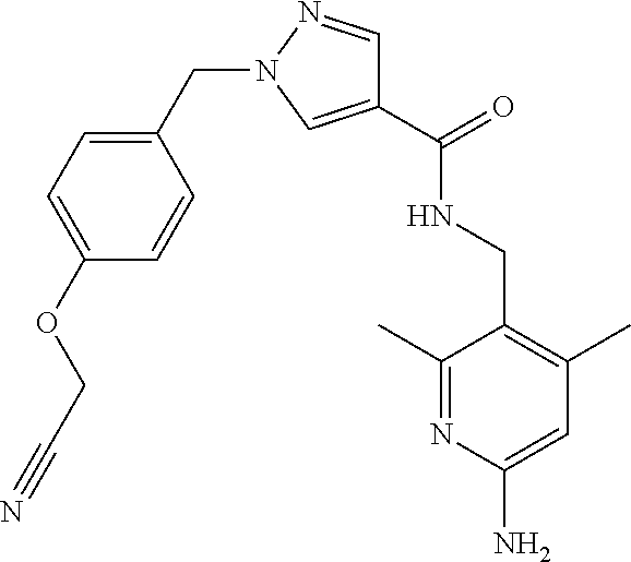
C1(C)=NC(N)=CC(C)=C1CNC(C1=CN(CC2=CC=C(OCC#N)C=C2)N=C1)=O
